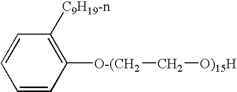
C1([C9H19-n])=C([O-(CH2]C[O)15H])C=CC=C1
